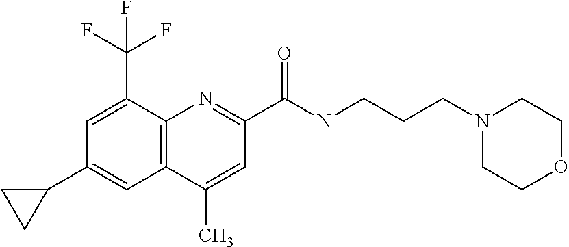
C1(C)=CC(C(NCCCN2CCOCC2)=O)=NC2=C1C=C(C1CC1)C=C2C(F)(F)F
